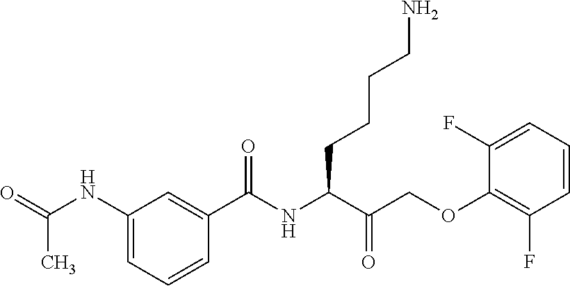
C1(F)=CC=CC(F)=C1OCC(C(NC(C1=CC(NC(C)=O)=CC=C1)=O)CCCCN)=O
